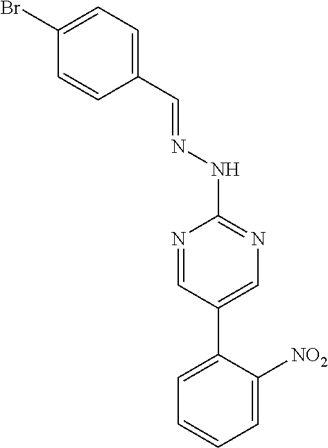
C1(Br)=CC=C(C=NNC2=NC=C(C3=CC=CC=C3[NO2])C=N2)C=C1
